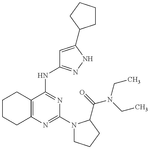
C12=C(C(NC3=NNC(C4CCCC4)=C3)=NC(N3CCCC3C(=O)N(CC)CC)=N1)CCCC2
